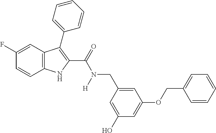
C1(F)=CC2=C(C=C1)NC(C(=O)N(CC1=CC(OCC3=CC=CC=C3)=CC(O)=C1)[H])=C2C1=CC=CC=C1
